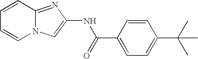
C1=CC2=NC(NC(=O)C3=CC=C(C(C)(C)C)C=C3)=CN2C=C1
